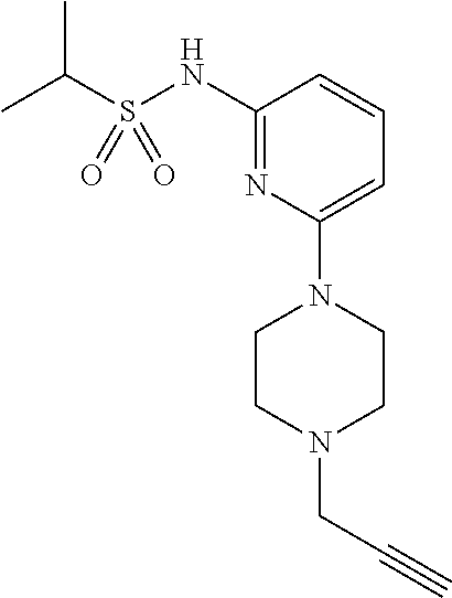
C1(NS(C(C)C)(=O)=O)=NC(N2CCN(CC#C)CC2)=CC=C1
